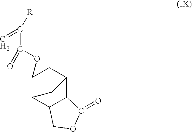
C1(OC(C([R])=C)=O)C2C3C(C(C1)C2)C(=O)OC3
